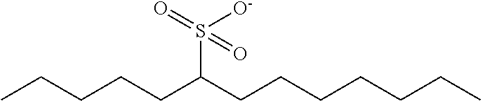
CCCCCC(CCCCCCC)S(=O)([O-])=O
